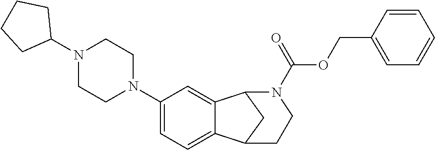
C1(N2CCN(C3CCCC3)CC2)=CC=C2C(=C1)C1CC2CCN1C(=O)OCC1=CC=CC=C1
